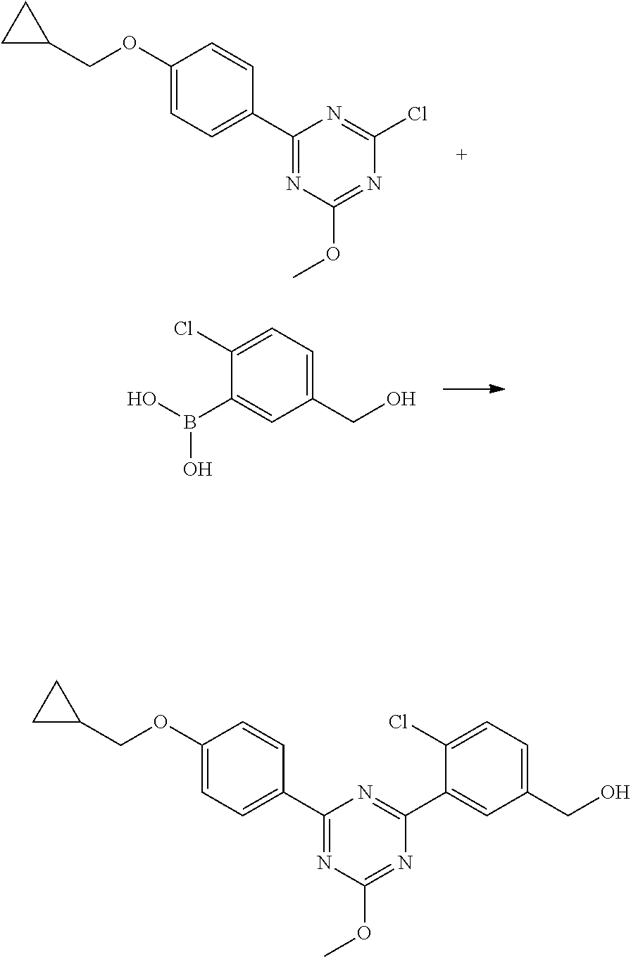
C1(OCC2CC2)=CC=C(C2=NC(OC)=NC(Cl)=N2)C=C1.C1(CO)=CC=C(Cl)C(B(O)O)=C1.C1(OCC2CC2)=CC=C(C2=NC(OC)=NC(C3=CC(CO)=CC=C3Cl)=N2)C=C1
